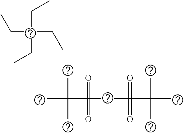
CC(C)(C)C(=O)(=O)CC(=O)(=O)C(C)(C)C.C(C(CC)(CC)CC)C
